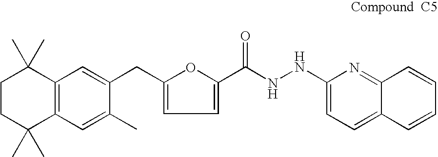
C1CC(C)(C)C2=C(C1(C)C)C=C(CC1=CC=C(C(NNC3=CC=C4C(=N3)C=CC=C4)=O)O1)C(C)=C2
